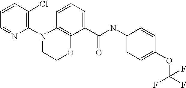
C1=CC(Cl)=C(N2CCOC3=C2C=CC=C3C(NC2=CC=C(OC(F)(F)F)C=C2)=O)N=C1
